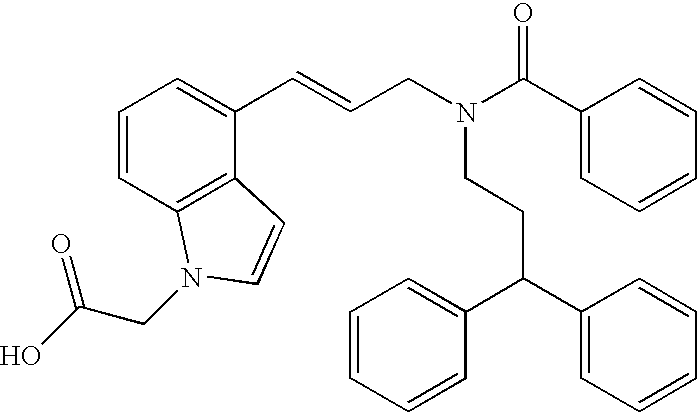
C(CN(CCC(C1=CC=CC=C1)C1=CC=CC=C1)C(C1=CC=CC=C1)=O)=CC1=CC=CC2=C1C=CN2CC(O)=O
